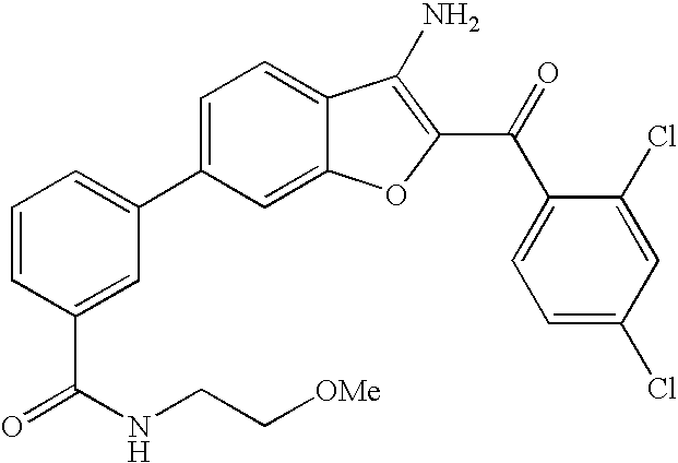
C1=CC(C(NCC[OMe])=O)=CC(C2=CC=C3C(=C2)OC(C(C2=CC=C(Cl)C=C2Cl)=O)=C3N)=C1
